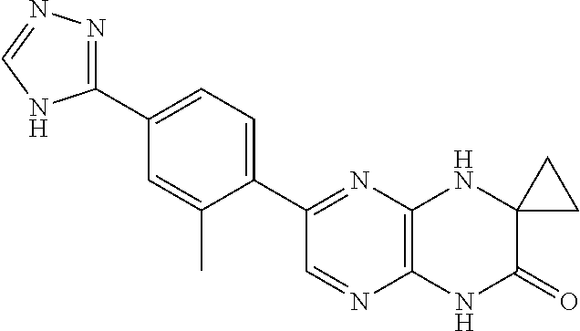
C1(C2=CC=C(C3=NC4=C(N=C3)NC(=O)C3(N4)CC3)C(C)=C2)=NN=CN1
